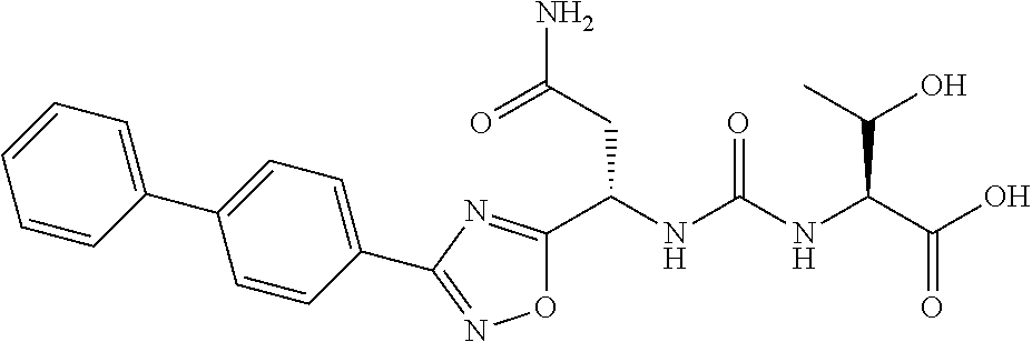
O1C(C(NC(NC(C(O)=O)C(O)C)=O)CC(N)=O)=NC(C2=CC=C(C3=CC=CC=C3)C=C2)=N1
